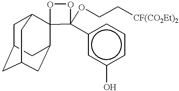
C1C2CC3CC(C4(C1C3)OOC4(c1cc(O)ccc1)OCC[CF(CO2Et)2])C2
